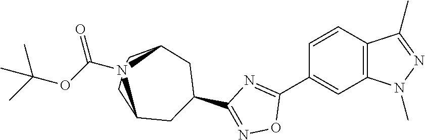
C1=CC2=C(C=C1C1=NC(C3CC4CN45(C(=O)OC(C)(C)C)CC5C3)=NO1)N(C)N=C2C
